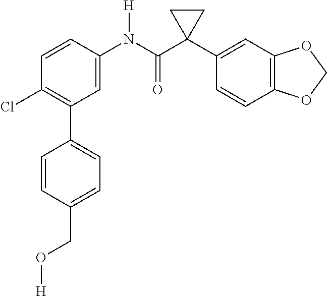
C1=C(N(C(C2(C3=CC4=C(C=C3)OCO4)CC2)=O)[H])C=CC(Cl)=C1C1=CC=C(CO[H])C=C1
